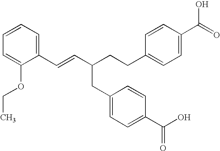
C1(C=CC(CC2=CC=C(C(=O)O)C=C2)CCC2=CC=C(C(O)=O)C=C2)=CC=CC=C1OCC
